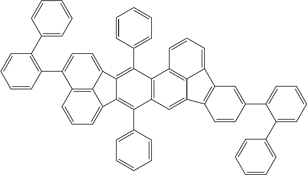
C1=CC=C2C3=C1C(C1=C(C4=CC=CC=C4)C=CC=C1)=CC=C3C1=C(C3=CC=CC=C3)C3=C(C(C4=CC=CC=C4)=C21)C=C1C2=C3C=CC=C2C2=C1C=CC(C1=CC=CC=C1C1=CC=CC=C1)=C2
